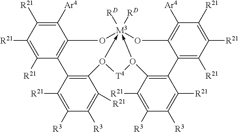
C12=C(C([Ar4])=C([R21])C([R21])=C1[R21])O[M3]13([RD])([RD])-O(C4=C2C([R21])=C([R3])C([R3])=C4[R21])[T4]O->1C1=C(C2=C([R21])C([R21])=C([R21])C([Ar4])=C2O3)C([R21])=C([R3])C([R3])=C1[R21]
